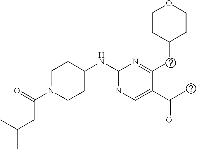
N1=C(NC2CCN(C(CC(C)C)=O)CC2)N=C(CC2CCOCC2)C(C(C)=O)=C1
